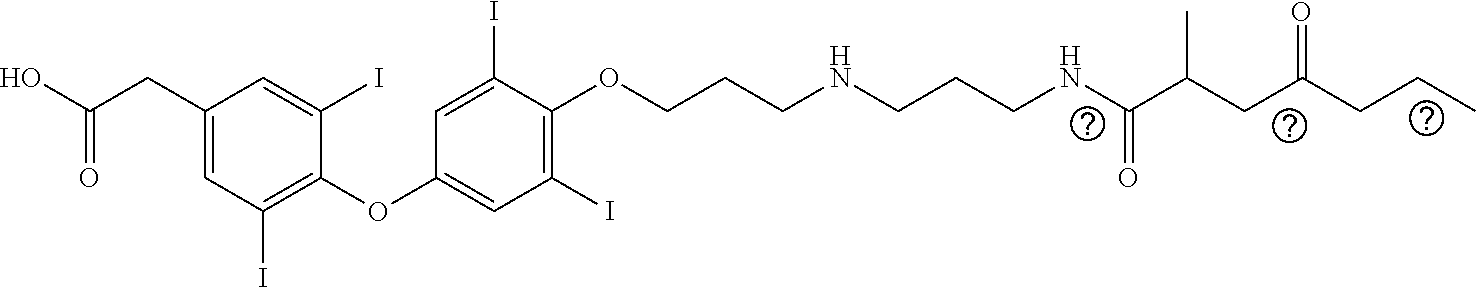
C1(CC(O)=O)=CC(I)=C(OC2=CC(I)=C(OCCCNCCCNC(C(CC(CCC)=O)C)=O)C(I)=C2)C(I)=C1
